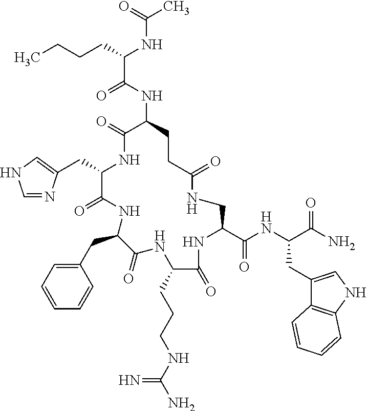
C(C1C(=O)NC(CC2=CC=CC=C2)C(=O)NC(CCCNC(N)=N)C(=O)NC(C(NC(C(N)=O)CC2=CNC3=C2C=CC=C3)=O)CNC(=O)CCC(NC(C(CCCC)NC(C)=O)=O)C(=O)N1)C1=CNC=N1
